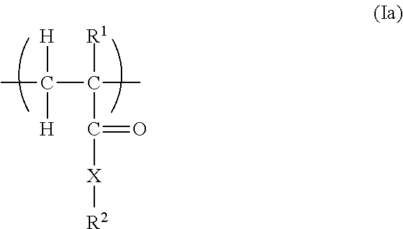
[H]C(C)([H])C([R1])(C)C(=O)[X][R2]
